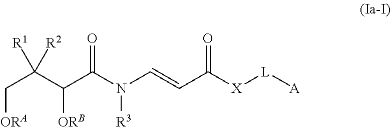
C(C(C(C(N(C=CC([X][L][A])=O)[R3])=O)[ORB])([R2])[R1])[ORA]
